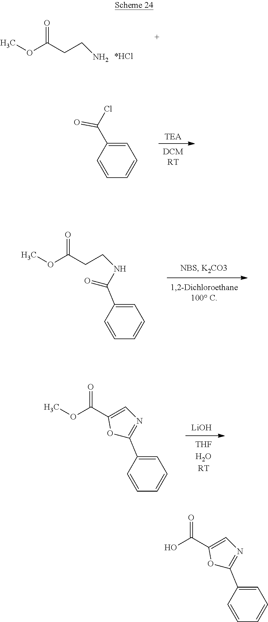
O=C(CCN)OC.C1=CC=CC=C1C(Cl)=O.O=C(CCNC(=O)C1=CC=CC=C1)OC.[LiOH].O=C(C1=CN=C(C2=CC=CC=C2)O1)OC.O=C(C1=CN=C(C2=CC=CC=C2)O1)O
